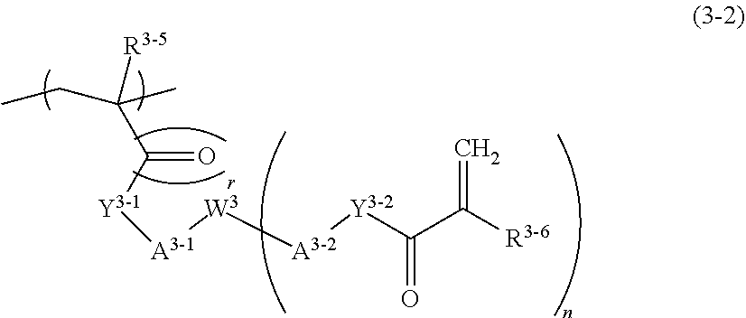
C(=O)(C([R3-6])=C)[Y3-2][A3-2][W3][A3-1][Y3-1]C(C(CC)(C)[R3-5])=O
